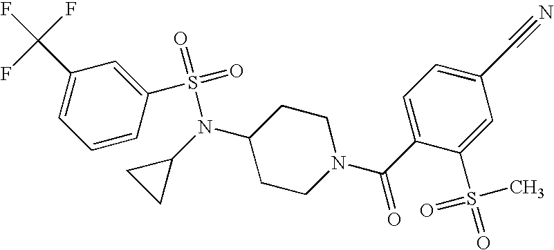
C1=CC(S(=O)(=O)N(C2CC2)C2CCN(C(C3=CC=C(C#N)C=C3S(=O)(=O)C)=O)CC2)=CC(C(F)(F)F)=C1
